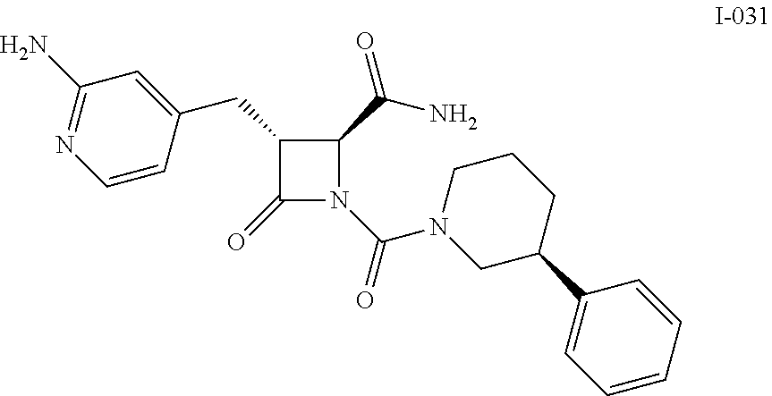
C1(CC2=CC(N)=NC=C2)C(=O)N(C(=O)N2CC(C3=CC=CC=C3)CCC2)C1C(N)=O
